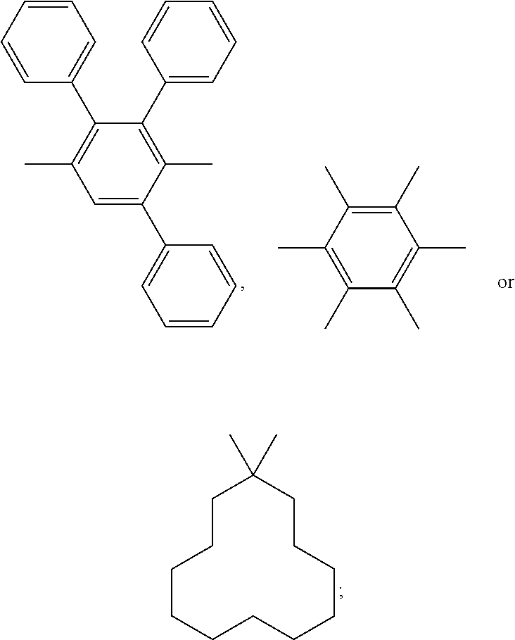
C1(C)=C(C2=CC=CC=C2)C(C2=CC=CC=C2)=C(C)C(C2=CC=CC=C2)=C1.C1(C)=C(C)C(C)=C(C)C(C)=C1C.C1CCCCCCCCC(C)(C)CC1
